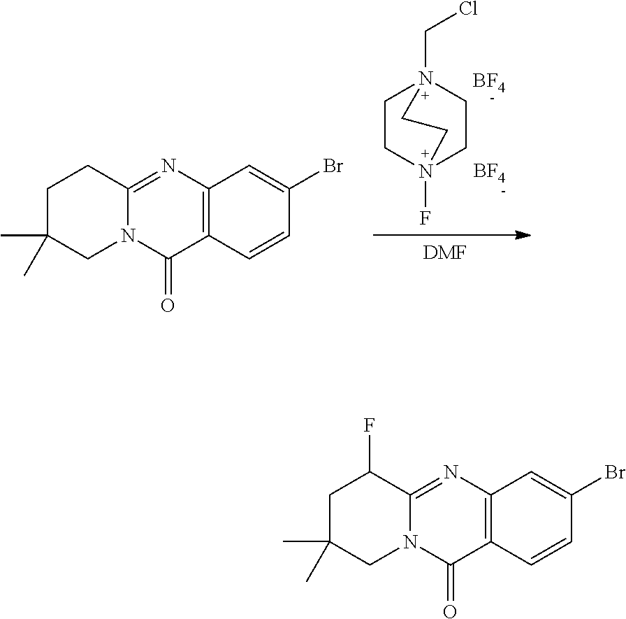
C1CN2(F)CCN1(CCl)CC2.[BF4].[BF4].[DMF].C1C(C)(C)CN2C(=O)C3=C(N=C2C1)C=C(Br)C=C3.C12=C(N=C3N(C1=O)CC(C)(C)CC3F)C=C(Br)C=C2
